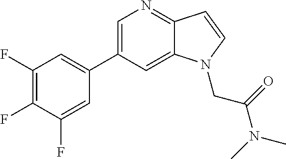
C1=C(C2=CC(F)=C(F)C(F)=C2)C=C2C(=N1)C=CN2CC(N(C)C)=O
